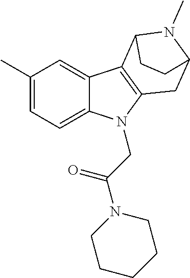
C1(C)=CC=C2C(=C1)C1=C(N2CC(N2CCCCC2)=O)CC2N(C)C1CC2
